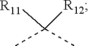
CC(C)([R11])[R12]
